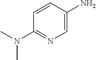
C1(N(C)C)=NC=C(N)C=C1
